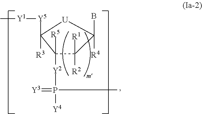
C1([Y2]P([Y4])(C)=[Y3])([R5])C([R2])([R1])C(B)([R4])[U]C1([R3])[Y5][Y1]C
